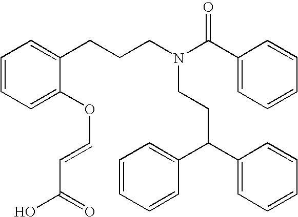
N(CCC(C1=CC=CC=C1)C1=CC=CC=C1)(CCCC1=CC=CC=C1OC=CC(O)=O)C(C1=CC=CC=C1)=O
